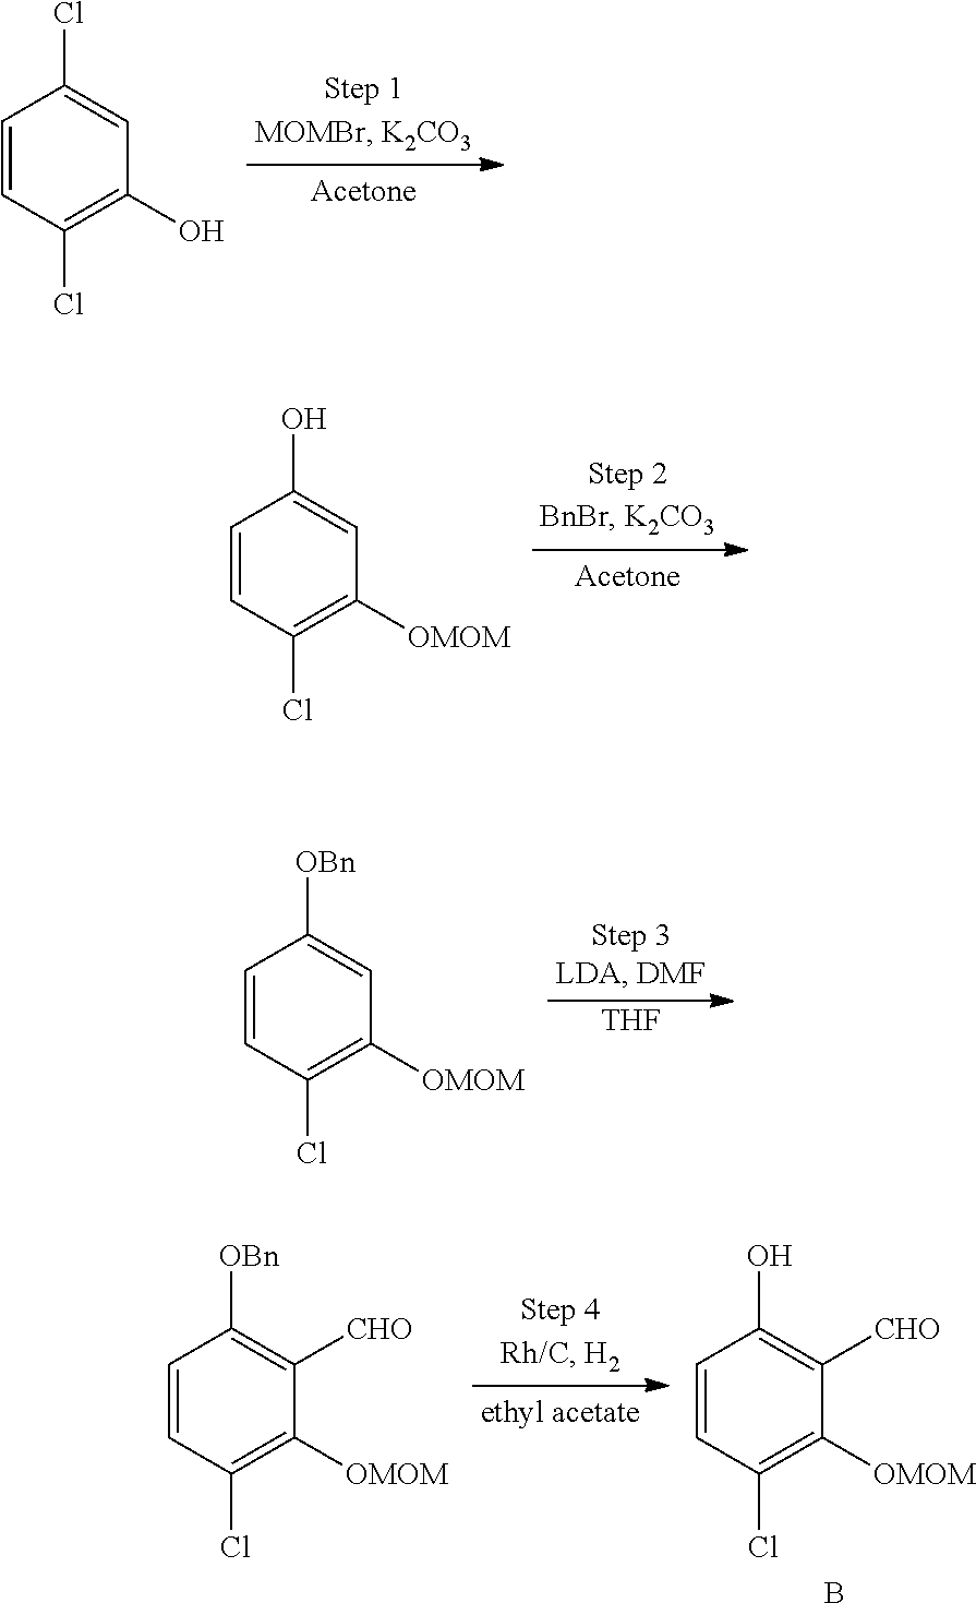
C1=CC(Cl)=C(O)C=C1Cl.C1=CC(Cl)=C([OMOM])C=C1O.[THF].C1=CC(Cl)=C([OMOM])C=C1[OBn].C1=CC(Cl)=C([OMOM])C([CHO])=C1O.B.C1=CC(Cl)=C([OMOM])C([CHO])=C1[OBn]
